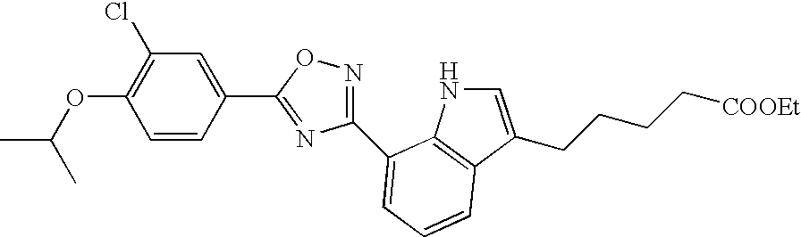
C1(OC(C)C)=C(Cl)C=C(C2=NC(C3=CC=CC4=C3NC=C4CCCC[COOEt])=NO2)C=C1
